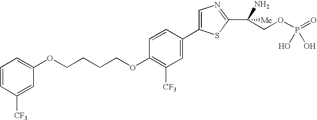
C(OC1=C([CF3])C=C(C2=CN=C(C(N)([Me])COP(=O)(O)O)S2)C=C1)CCCOC1=CC=CC([CF3])=C1
